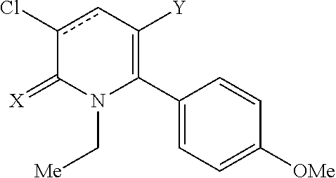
C1(C2=C([Y])cc(Cl)C(=[X])N2C[Me])=CC=C([OMe])C=C1
